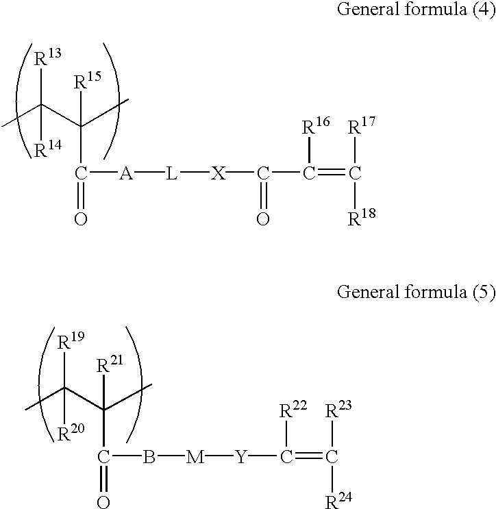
CC(C(C)([R15])C(=O)[A][L][X]C(=O)C(=C([R17])[R18])[R16])([R13])[R14].CC(C(C)([R21])C(=O)B[M][Y]C(=C([R23])[R24])[R22])([R19])[R20]
